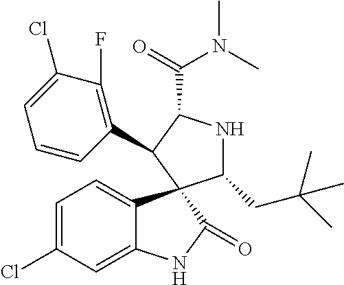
C1=C(Cl)C=C2C(=C1)C1(C(=O)N2)C(CC(C)(C)C)NC(C(=O)N(C)C)C1C1=C(F)C(Cl)=CC=C1
